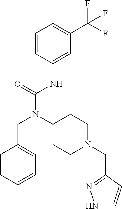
C1=CC(NC(N(C2CCN(CC3=NNC=C3)CC2)CC2=CC=CC=C2)=O)=CC(C(F)(F)F)=C1
